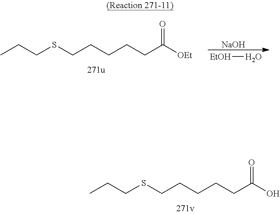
CCCSCCCCCC(O)=O.CCCSCCCCCC([OEt])=O.[NaOH].[EtOH]O
